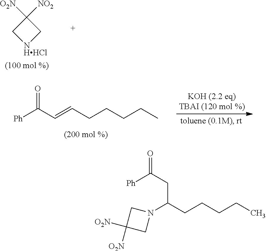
C1([O2N])([NO2])C[NHHCl]C1.[Ph]C(C=CCCCCC)=O.N1(C(CCCCC)CC(=O)[Ph])CC([O2N])([O2N])C1
